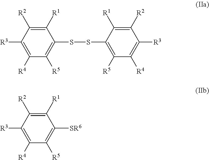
C1(SSC2=C([R5])C([R4])=C([R3])C([R2])=C2[R1])=C([R5])C([R4])=C([R3])C([R2])=C1[R1].C1([SR6])=C([R5])C([R4])=C([R3])C([R2])=C1[R1]
